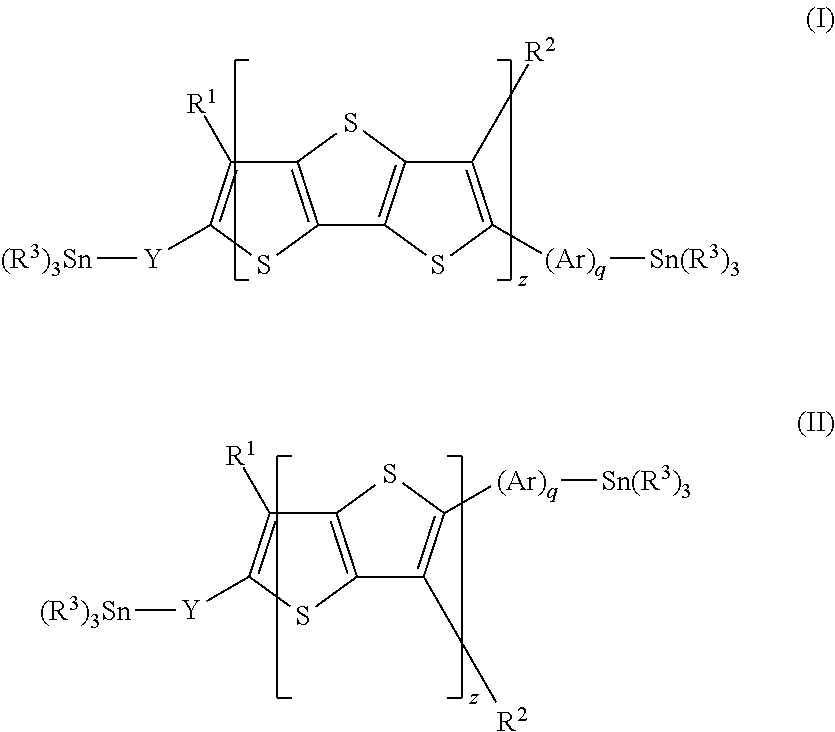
C12=C(SC([Y][(R3)3Sn])=C1[R1])C1=C(S2)C([R2])=C([(Ar)q][Sn(R3)3])S1.C12=C(SC([Y][(R3)3Sn])=C1[R1])C([R2])=C([(Ar)q][Sn(R3)3])S2
